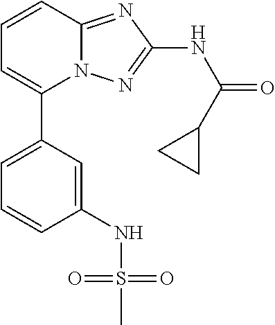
C1=C(C2=CC=CC3=NC(NC(=O)C4CC4)=NN23)C=C(NS(C)(=O)=O)C=C1
